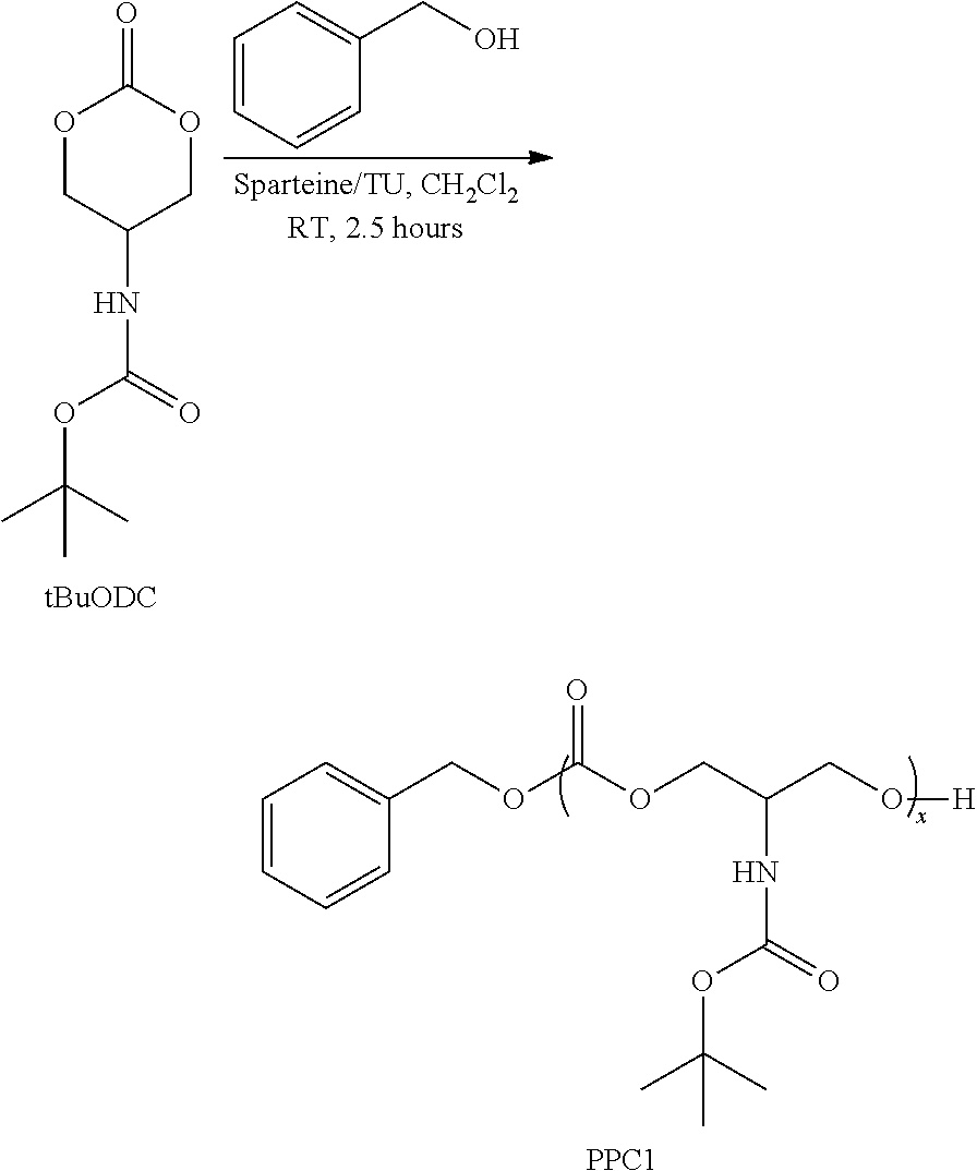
O1CC(NC(=O)OC(C)(C)C)COC1=O.C1=CC=CC(CO)=C1.C1=CC=CC(COC(=O)OCC(NC(=O)OC(C)(C)C)CO[H])=C1.[PPC1]
